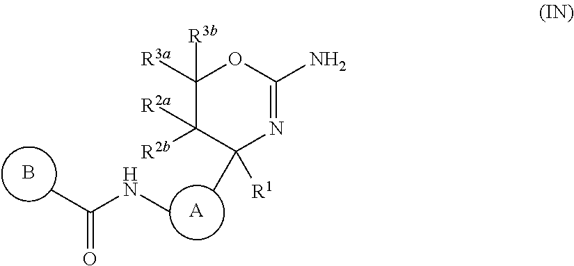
C1([R3b])([R3a])C([R2a])([R2b])C([R1])(C)N=C(N)O1.[A].B.CNC(C)=O
